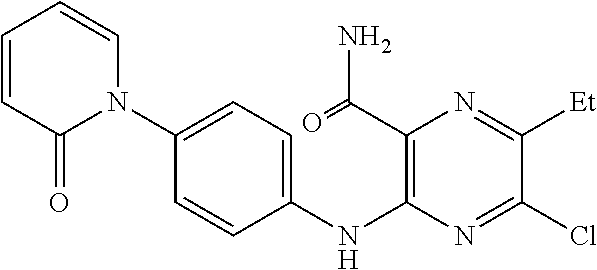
C1(N2C(=O)C=CC=C2)=CC=C(NC2=C(C(=O)N)N=C([Et])C(Cl)=N2)C=C1
